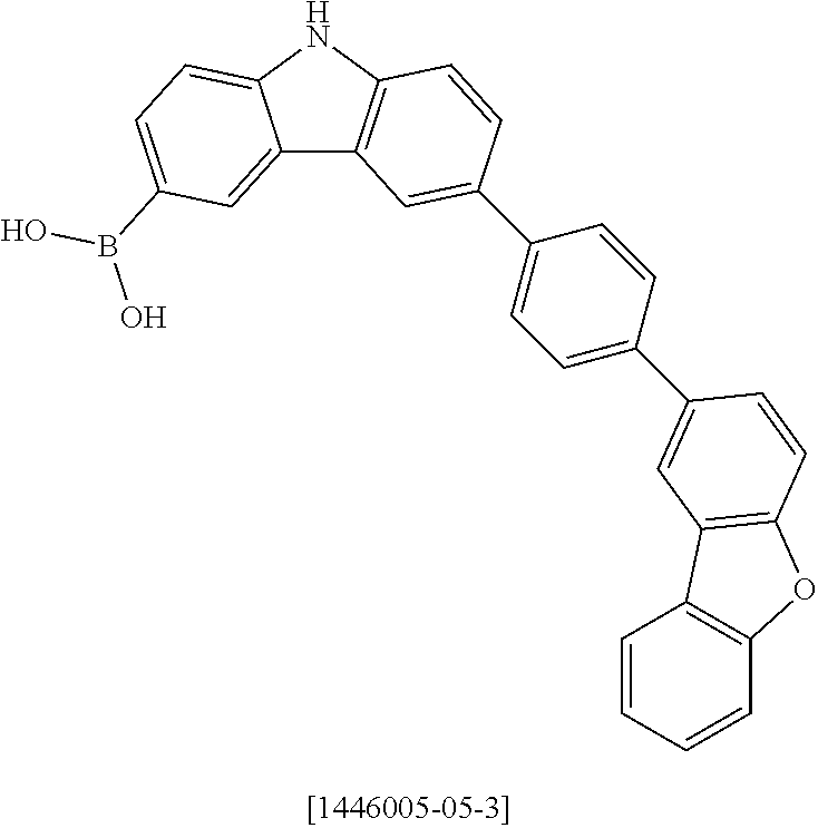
C12=CC(B(O)O)=CC=C1NC1=C2C=C(C2=CC=C(C3=CC4=C(OC5=C4C=CC=C5)C=C3)C=C2)C=C1
